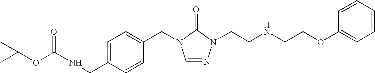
C(N1C=NN(CCNCCOC2=CC=CC=C2)C1=O)C1=CC=C(CNC(OC(C)(C)C)=O)C=C1
